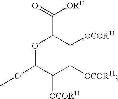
O1C(OC)C([OCOR11])C([OCOR11])C([OCOR11])C1C([OR11])=O
